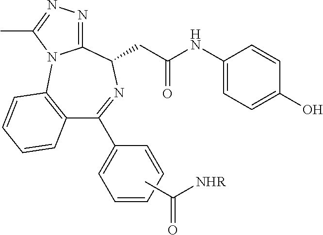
C12=C(C=CC=C1)N1C(=NN=C1C)C(CC(NC1=CC=C(O)C=C1)=O)N=C2C1=CC=CC=C1.CC([NHR])=O
